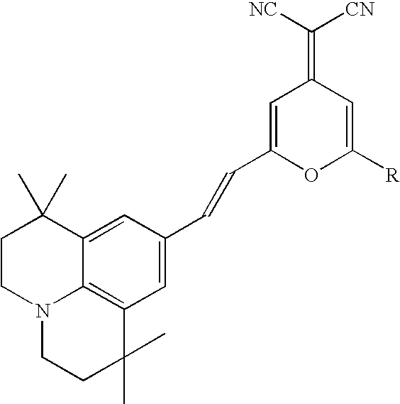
C1=C2C3=C(C=C1C=CC1=CC(=C([NC])[CN])C=C([R])O1)C(C)(C)CCN3CCC2(C)C
